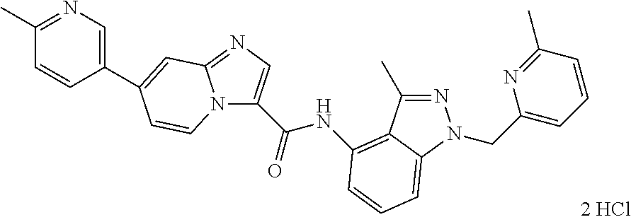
N12C(C(=O)NC3=C4C(C)=NN(CC5=CC=CC(C)=N5)C4=CC=C3)=CN=C1C=C(C1=CN=C(C)C=C1)C=C2
